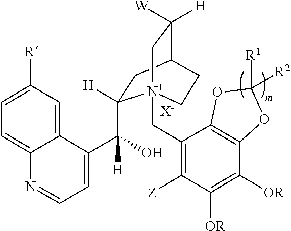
[X-].C1=C([R])C=C2C(=C1)N=CC=C2C([H])(O)C1([H])CC2C([W])([H])C[N+]1(CC1=C([Z])C([OR])=C([OR])C3=C1OC([R2])([R1])O3)CC2
